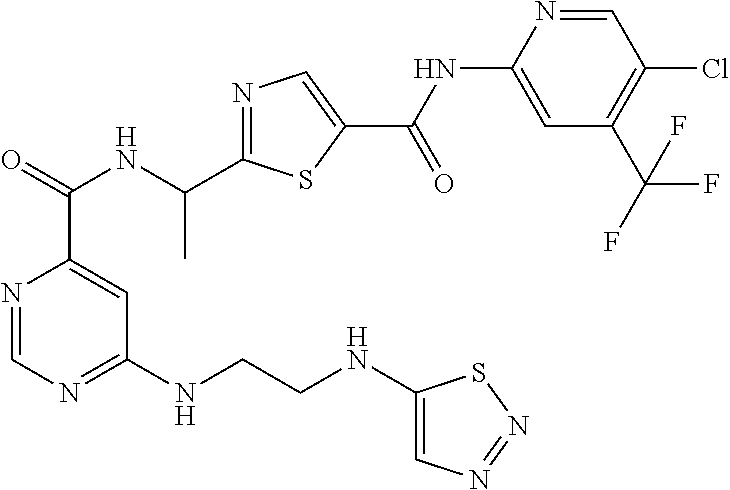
N1=CN=C(NCCNC2=CN=NS2)C=C1C(NC(C1=NC=C(C(=O)NC2=CC(C(F)(F)F)=C(Cl)C=N2)S1)C)=O
